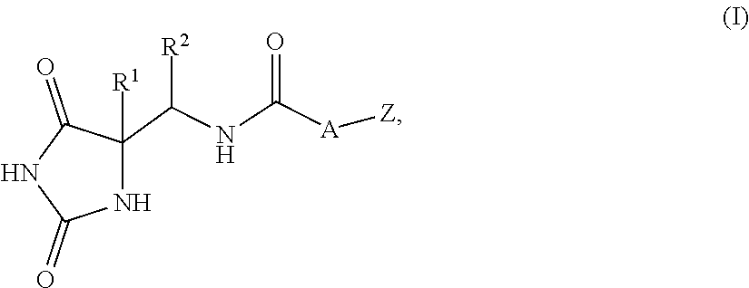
N1C(C([R2])NC([A][Z])=O)([R1])C(=O)NC1=O
